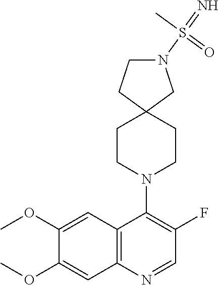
C12=C(N=CC(F)=C1N1CCC3(CC1)CN(S(=N)(C)=O)CC3)C=C(OC)C(OC)=C2
